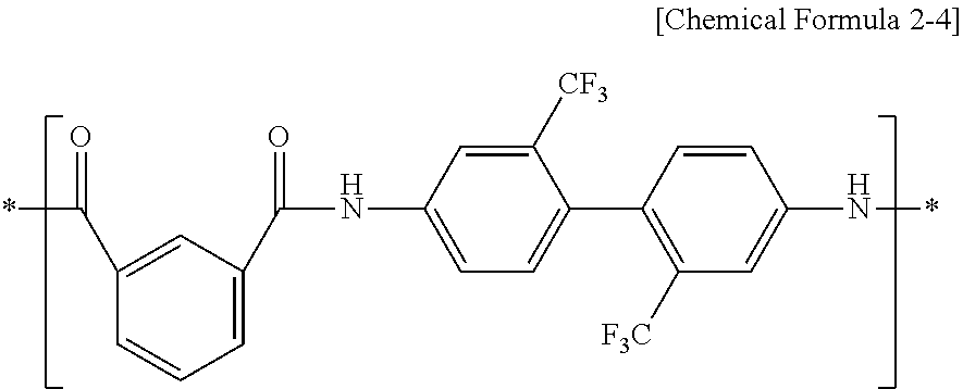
C1=C(C(NC2=CC=C(C3=C([F3C])C=C(N*)C=C3)C([CF3])=C2)=O)C=C(C(=O)*)C=C1
